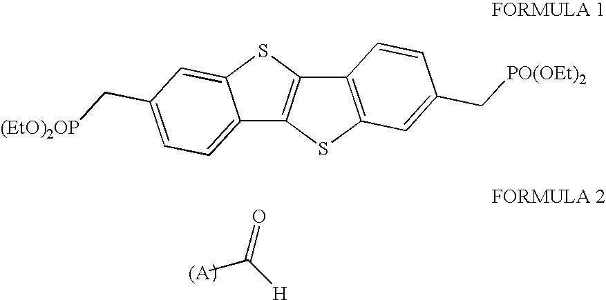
[(A]C([H])=O.C12=CC=C(C[(EtO)2OP])C=C1SC1=C2SC2=C1C=CC(C[PO(OEt)2])=C2
